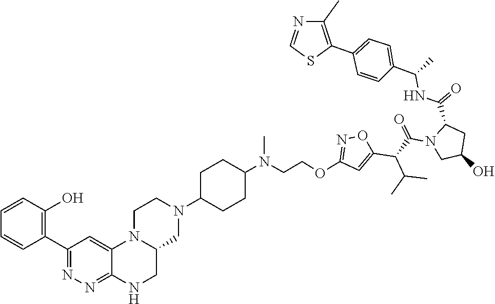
CN(CCOC1=NOC(C(C(N2CC(O)CC2C(NC(C2=CC=C(C3=C(C)N=CS3)C=C2)C)=O)=O)C(C)C)=C1)C1CCC(N2CCN3C(C2)CNC2=NN=C(C4=C(O)C=CC=C4)C=C32)CC1
